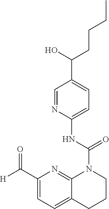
C1=C(NC(N2C3=NC(C([H])=O)=CC=C3CCC2)=O)N=CC(C(O)CCCC)=C1
